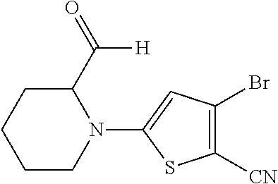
C1([CN])=C(Br)C=C(N2C(C(=O)[H])CCCC2)S1
